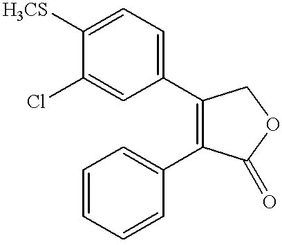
C1=C(Cl)C([H3CS])=CC=C1C1=C(C2=CC=CC=C2)C(=O)OC1
